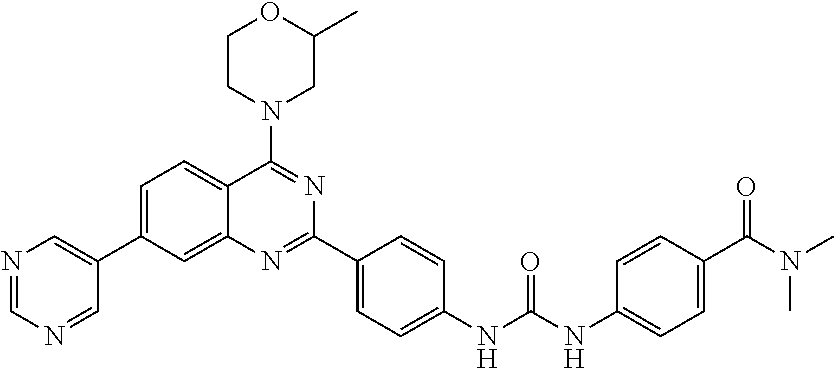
C1=C(C2=CN=CN=C2)C=C2C(=C1)C(N1CC(C)OCC1)=NC(C1=CC=C(NC(NC3=CC=C(C(N(C)C)=O)C=C3)=O)C=C1)=N2
